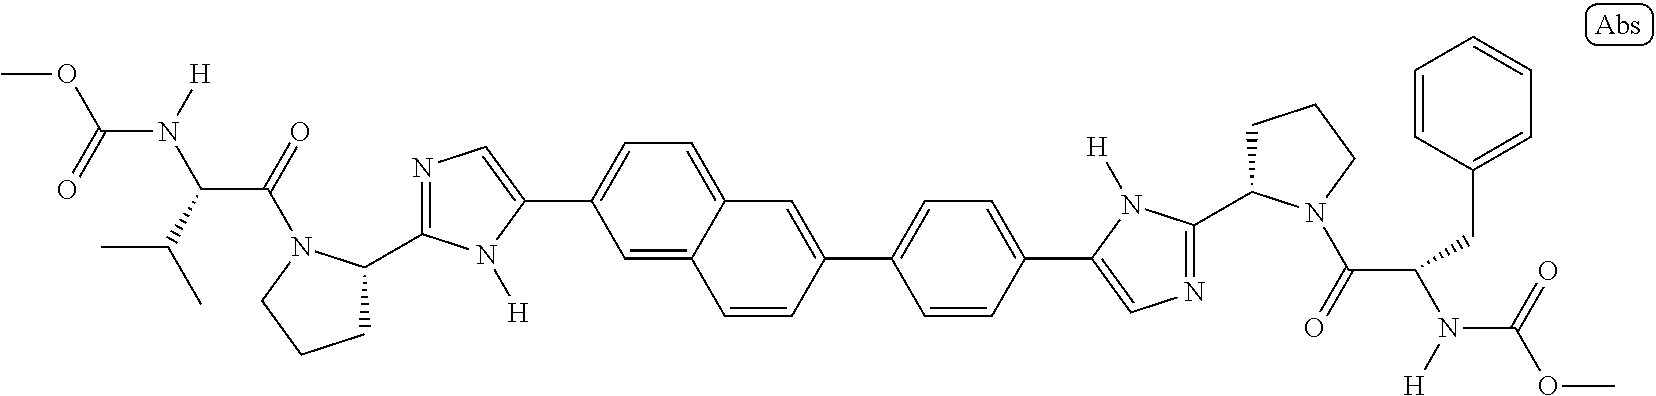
C1(C2CCCN2C(=O)C(C(C)C)N([H])C(=O)OC)=NC=C(C2=CC=C3C(=C2)C=CC(C2=CC=C(C4=CN=C(C5CCCN5C(C(N([H])C(=O)OC)CC5=CC=CC=C5)=O)N4[H])C=C2)=C3)N1[H]
